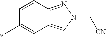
C1=CC2=NN(C[CN])C=C2C=C1C
